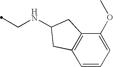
C1=CC=C(OC)C2=C1CC(NCC)C2
